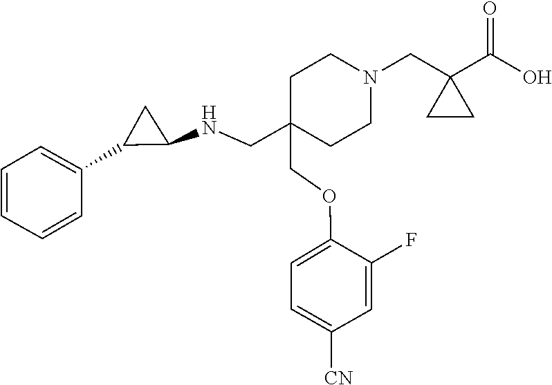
C(OC1=CC=C([CN])C=C1F)C1(CNC2C(C3=CC=CC=C3)C2)CCN(CC2(C(O)=O)CC2)CC1
